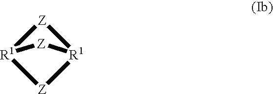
[Z]1[R1]2[Z][R1]1[Z]2
